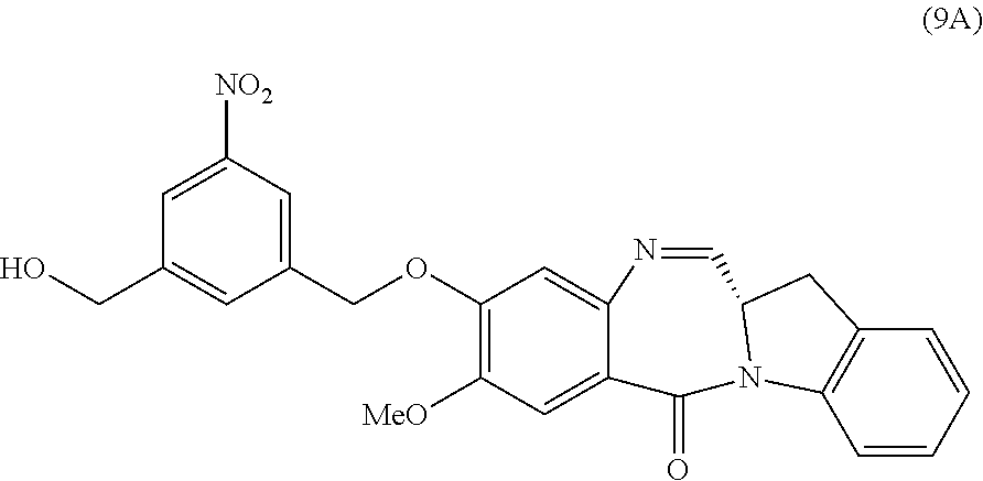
C(C1=CC(COC2=C([MeO])C=C3C(=C2)N=CC2N(C3=O)C3=C(C2)C=CC=C3)=CC([NO2])=C1)O
